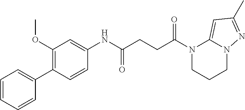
C1CN(C(CCC(NC2=CC(OC)=C(C3=CC=CC=C3)C=C2)=O)=O)C2=CC(C)=NN2C1
